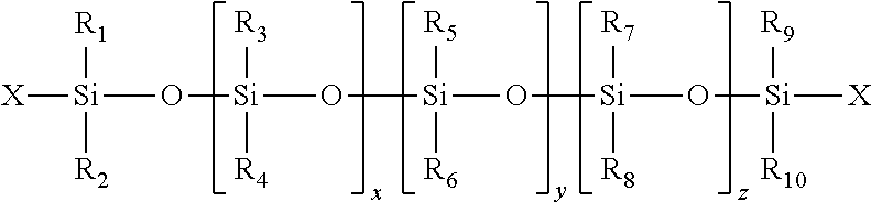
[X][Si](O[Si]([R3])([R4])O[Si]([R5])([R6])O[Si]([R7])([R8])O[Si]([X])([R9])[R10])([R1])[R2]
